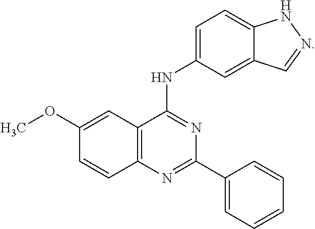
C12=C(N=C(C3=CC=CC=C3)N=C1NC1=CC=C3C(=C1)C=NN3)C=CC(OC)=C2
